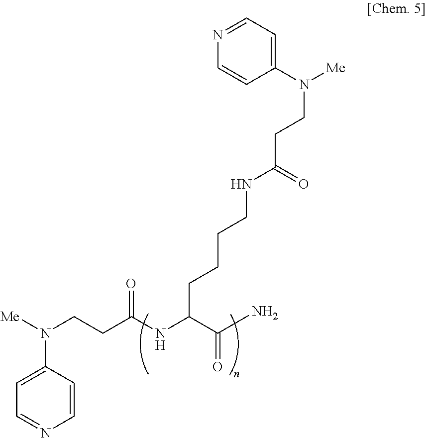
C1(N(CCC(=O)NCCCCC(NC(CCN([Me])C2=CC=NC=C2)=O)C(N)=O)[Me])=CC=NC=C1
